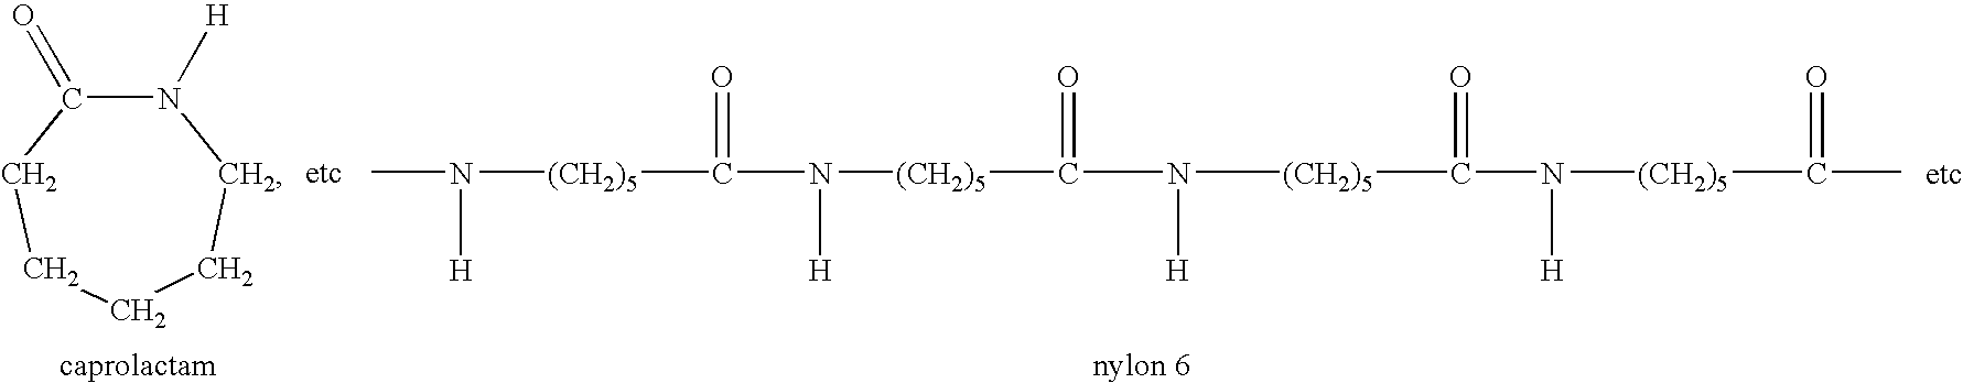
CN([H])[(CH2)5]C(=O)N([H])[(CH2)5]C(=O)N([H])[(CH2)5]C(=O)N([H])[(CH2)5]C(=O)C.N1([H])C(=O)CCCCC1
